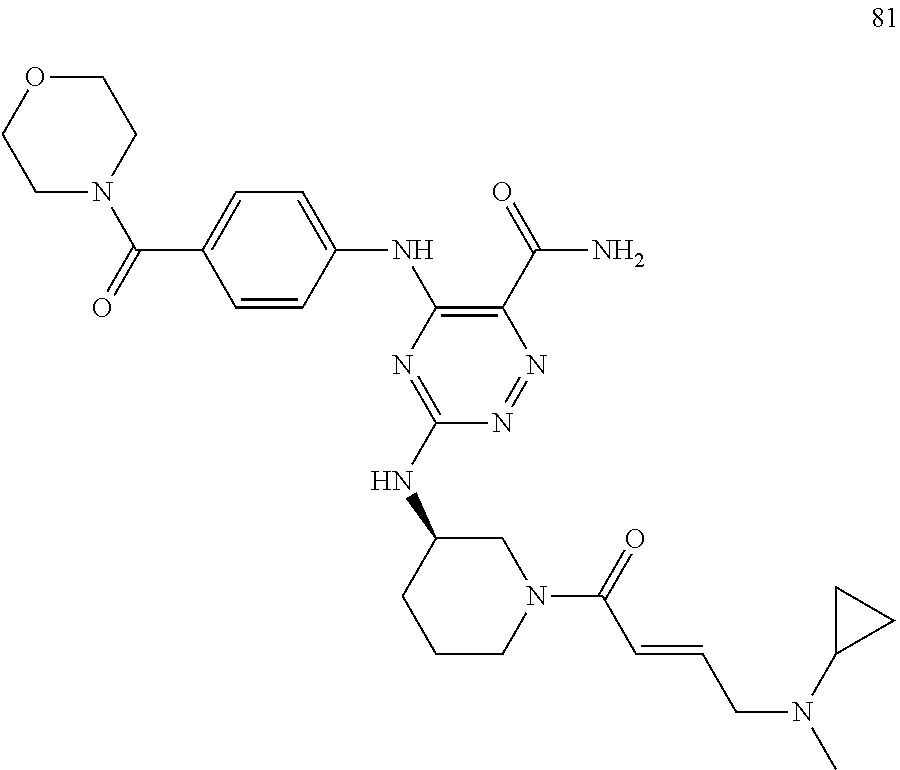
C1=CC(NC2=C(C(=O)N)N=NC(NC3CCCN(C(=O)C=CCN(C)C4CC4)C3)=N2)=CC=C1C(=O)N1CCOCC1
